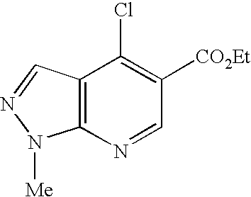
C12=C(N=CC([CO2Et])=C1Cl)N([Me])N=C2
